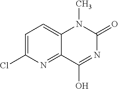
CN1C(=O)N=C(O)C2=NC(Cl)=CC=C12
